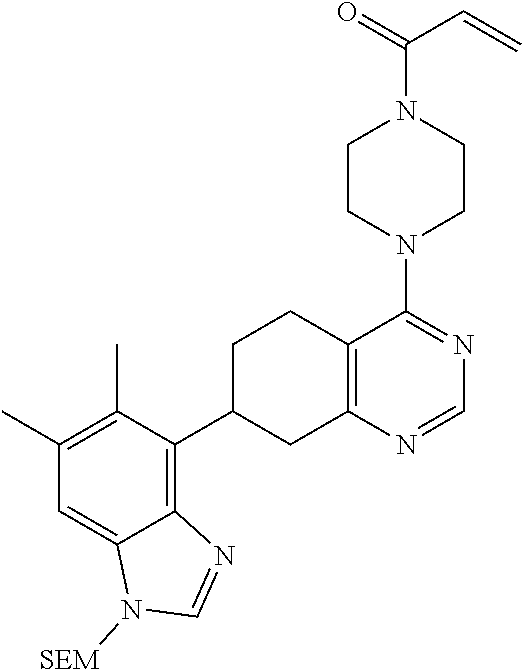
C1(C)=C(C)C(C2CC3=C(CC2)C(N2CCN(C(=O)C=C)CC2)=NC=N3)=C2C(=C1)N([SEM])C=N2
